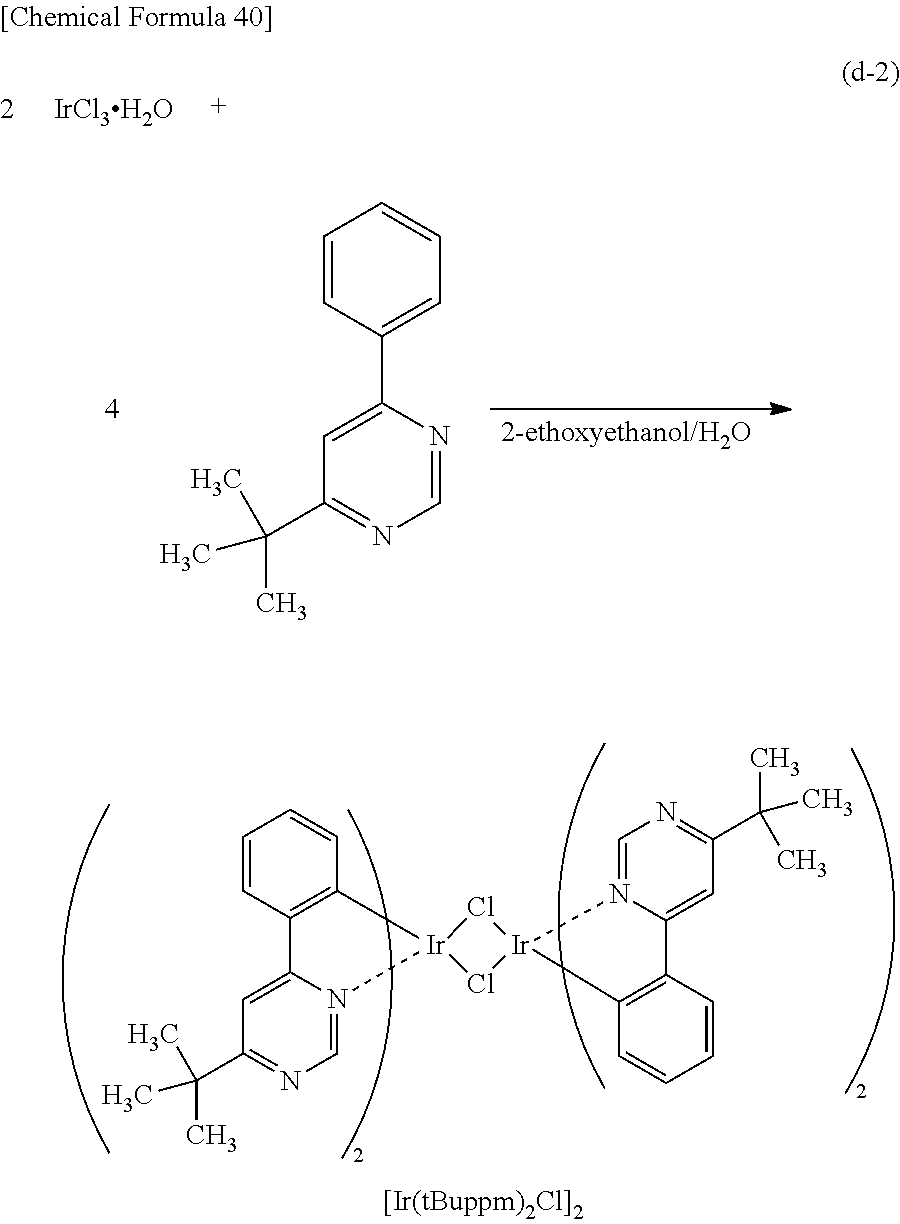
[IrCl3H2O].C1=C(C2=CC=CC=C2)N=CN=C1C(C)(C)C.C1=CC2=C(C=C1)[Ir]1(N3=CN=C(C(C)(C)C)C=C23)Cl[Ir]2(N3=CN=C(C(C)(C)C)C=C3C3=C2C=CC=C3)Cl1
